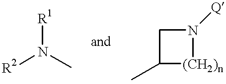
[R2]N(C)[R1].CC1CN([Q])[(CH2)n]1
